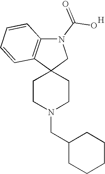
C1CN(CC2CCCCC2)CCC12CN(C(=O)O)C1=C2C=CC=C1.[H]
